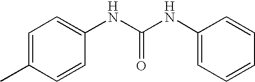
C1=C(C)C=CC(NC(=O)NC2=CC=CC=C2)=C1
